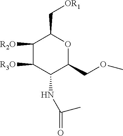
C1([R2O])C([R3O])C(NC(=O)C)C(COC)OC1C[OR1]
